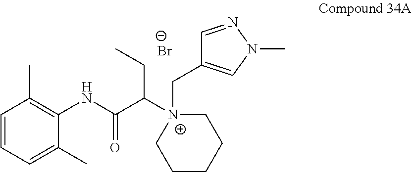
[Br-].C1=CC=C(C)C(NC(C([N+]2(CC3=CN(C)N=C3)CCCCC2)CC)=O)=C1C
